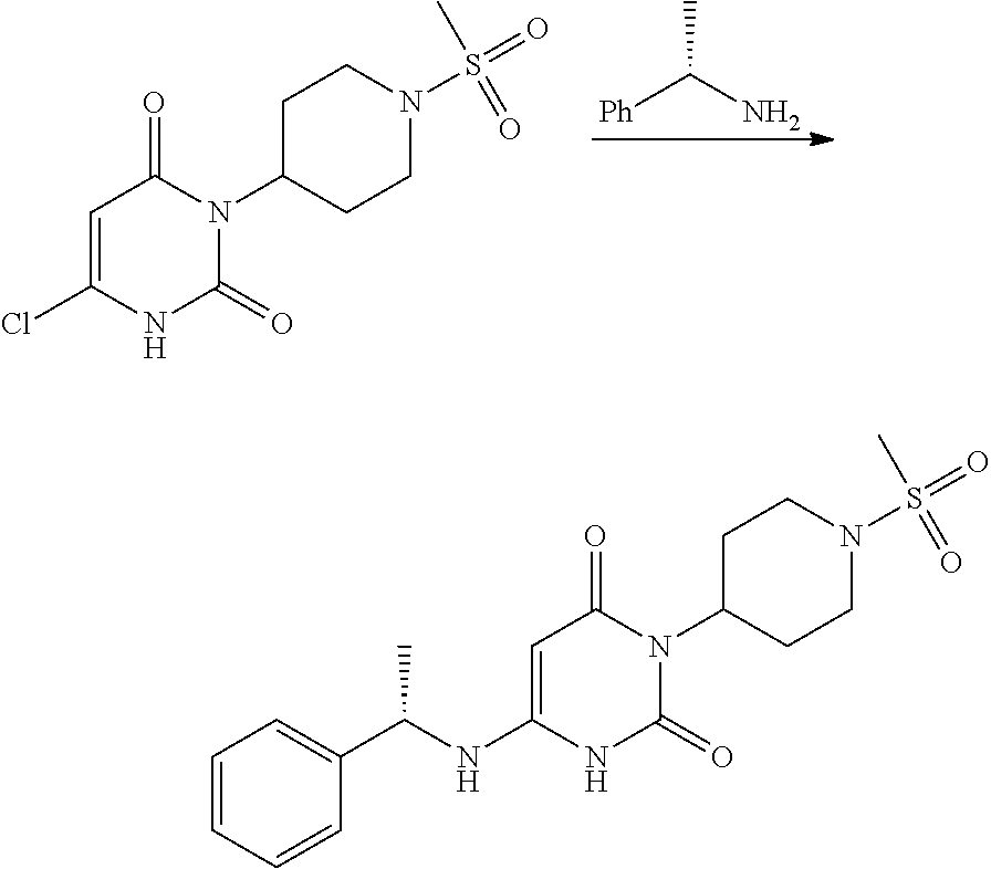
[Ph]C(N)C.C1=C(Cl)NC(=O)N(C2CCN(S(=O)(C)=O)CC2)C1=O.C1=C(NC(C2=CC=CC=C2)C)NC(=O)N(C2CCN(S(=O)(C)=O)CC2)C1=O
